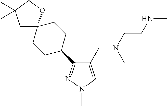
C1(C2CCC3(CC2)CC(C)(C)CO3)=NN(C)C=C1CN(CCNC)C
